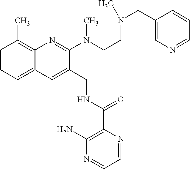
C1=CC=C2C(=C1C)N=C(N(C)CCN(CC1=CN=CC=C1)C)C(CNC(C1=C(N)N=CC=N1)=O)=C2
